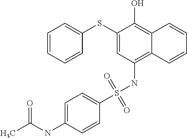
C1=CC=CC(SC2=CC(NS(C3=CC=C(NC(C)=O)C=C3)(=O)=O)=C3C(=C2O)C=CC=C3)=C1
